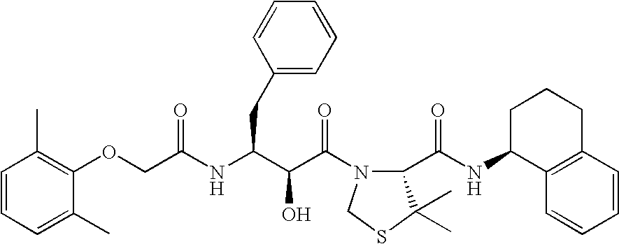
O(CC(NC(C(C(N1C(C(NC2C3=C(CCC2)C=CC=C3)=O)C(C)(C)SC1)=O)O)CC1=CC=CC=C1)=O)C1=C(C)C=CC=C1C
